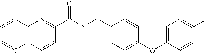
C12=C(N=C(C(NCC3=CC=C(OC4=CC=C(F)C=C4)C=C3)=O)C=C1)C=CC=N2
